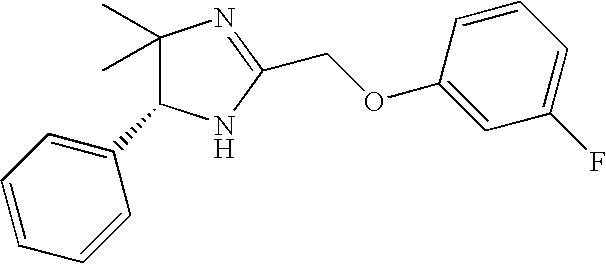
C1(C2C(C)(C)N=C(COC3=CC(F)=CC=C3)N2)=CC=CC=C1
